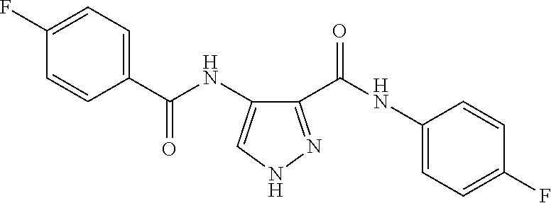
C1(C(NC2=CC=C(F)C=C2)=O)=NNC=C1NC(=O)C1=CC=C(F)C=C1
